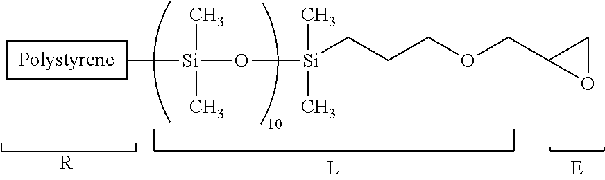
[R].C[Si](O[Si](C)(C)CCCOCC1OC1)(C)C
